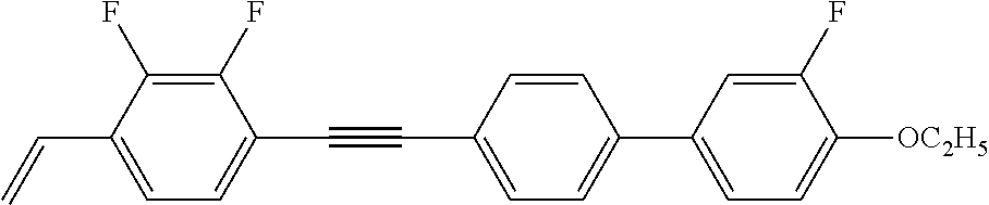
C1(F)=C(F)C(C=C)=CC=C1C#CC1=CC=C(C2=CC=C([OC2H5])C(F)=C2)C=C1
